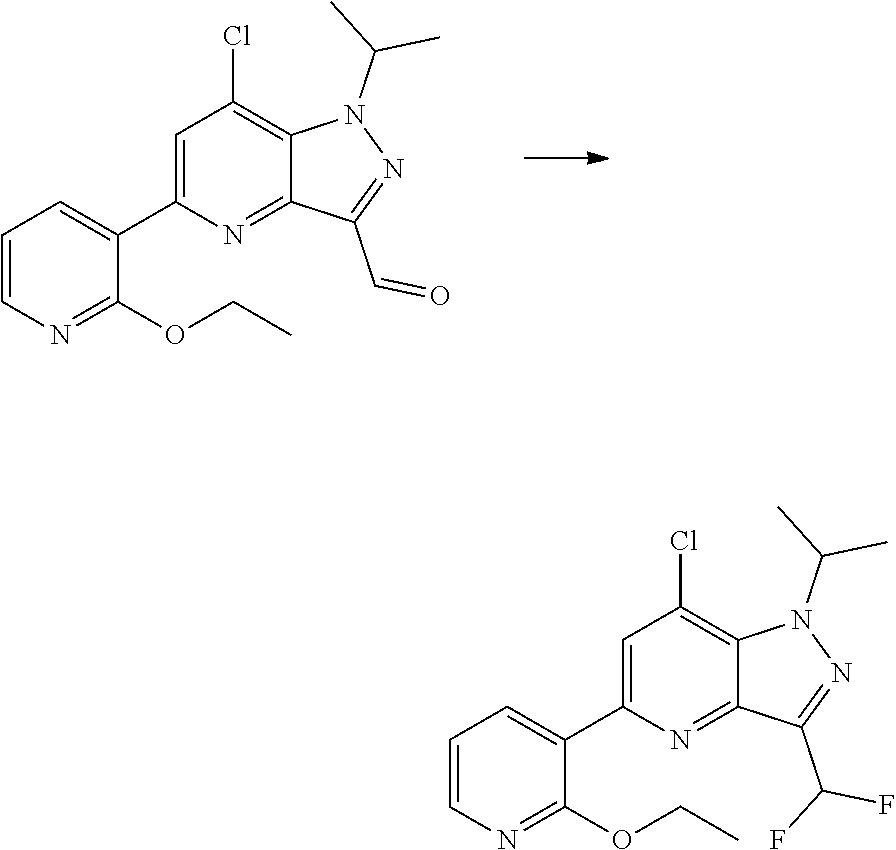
C1(C2=CC=CN=C2OCC)=CC(Cl)=C2C(=N1)C(C=O)=NN2C(C)C.C1(C2=CC=CN=C2OCC)=CC(Cl)=C2C(=N1)C(C(F)F)=NN2C(C)C
